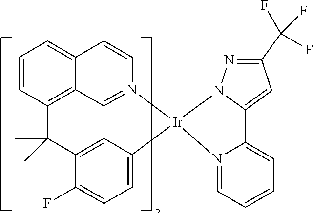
C12=C3C(C)(C)C4=C5C1=N(C=CC2=CC=C3)[Ir]1(C5=CC=C4F)N2=CC=CC=C2C2=CC(C(F)(F)F)=NN12
